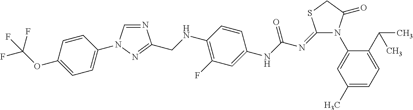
N1(C2=CC(C)=CC=C2C(C)C)C(=O)CSC1=NC(NC1=CC(F)=C(NCC2=NN(C3=CC=C(OC(F)(F)F)C=C3)C=N2)C=C1)=O
